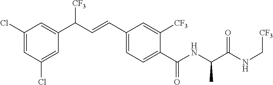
C1=C(Cl)C=C(C(C=CC2=CC=C(C(NC(C(NC[CF3])=O)C)=O)C([CF3])=C2)[CF3])C=C1Cl
